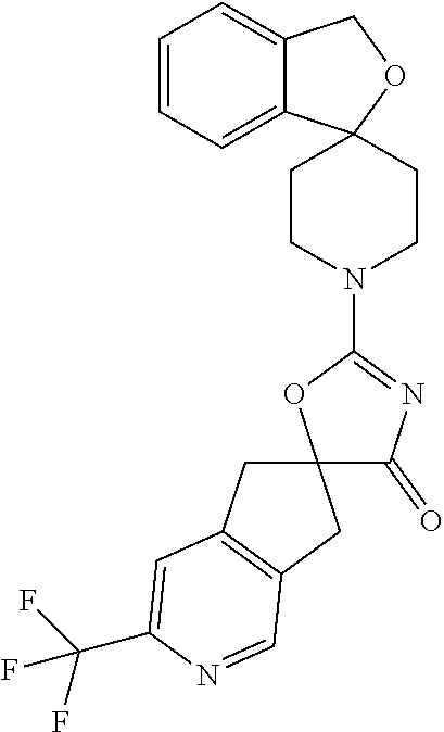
C12(C(=O)N=C(N3CCC4(CC3)C3=CC=CC=C3CO4)O1)CC1=C(C2)C=NC(C(F)(F)F)=C1
